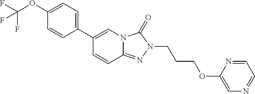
C1(OC(F)(F)F)=CC=C(C2=CN3C(=NN(CCCOC4=CN=CC=N4)C3=O)C=C2)C=C1
